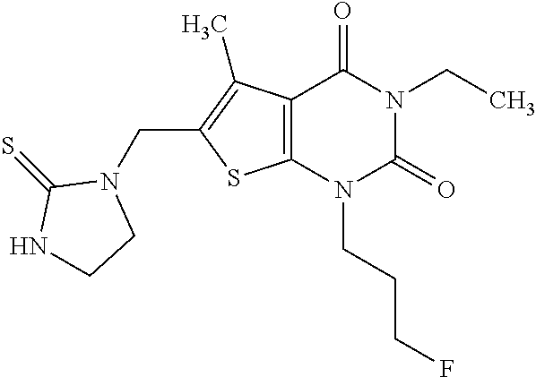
C12=C(N(CCCF)C(=O)N(CC)C1=O)SC(CN1C(=S)NCC1)=C2C
